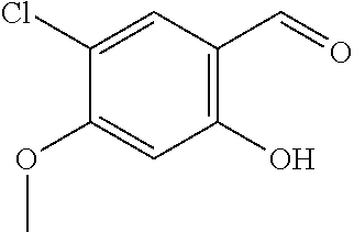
C1(Cl)=CC(C=O)=C(O)C=C1OC
